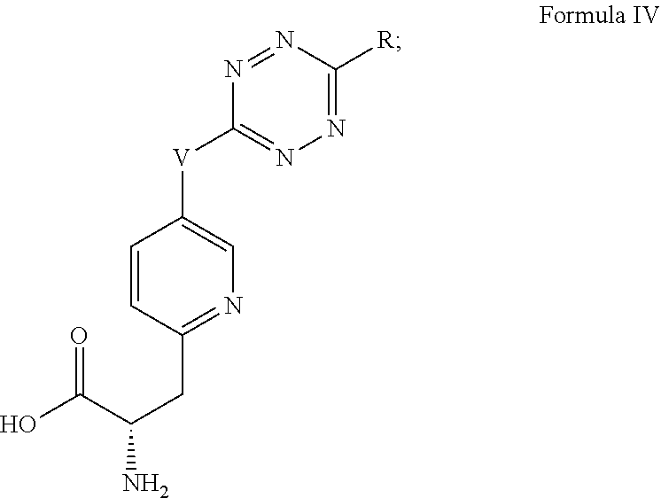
N1=C([V]C2=CN=C(CC(C(O)=O)N)C=C2)N=NC([R])=N1
